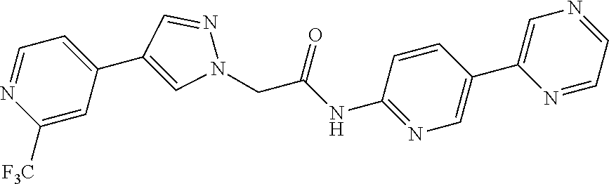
C1([F3C])=CC(C2=CN(CC(NC3=NC=C(C4=CN=CC=N4)C=C3)=O)N=C2)=CC=N1
